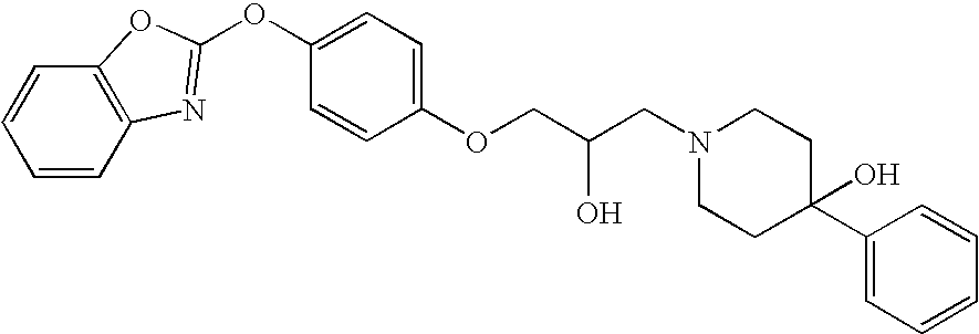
C1=CC2=C(C=C1)OC(OC1=CC=C(OCC(CN3CCC(C4=CC=CC=C4)(O)CC3)O)C=C1)=N2
